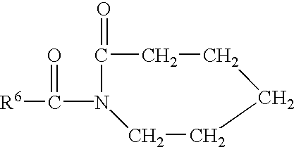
[R6]C(N1C(=O)CCCCC1)=O
